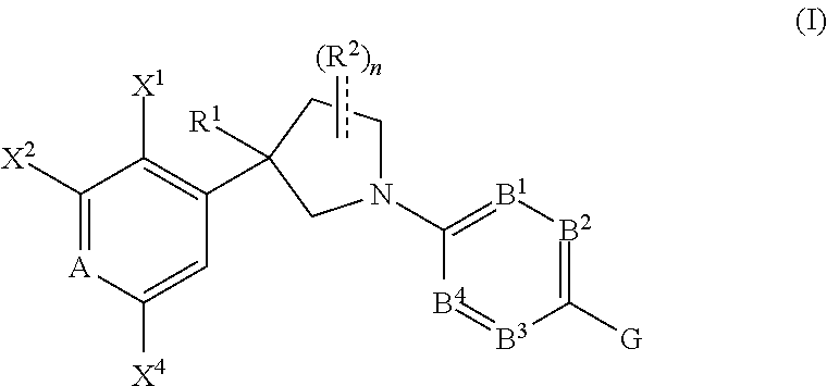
C1([X2])=[A]C([X4])=CC(C2([R1])CCN(C3=[B1][B2]=C([G])[B3]=[B4]3)C2)=C1[X1].c[(R2)n]
